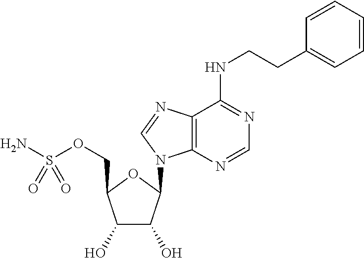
C1(O)C(O)C(N2C3=C(C(NCCC4=CC=CC=C4)=NC=N3)N=C2)OC1COS(N)(=O)=O
